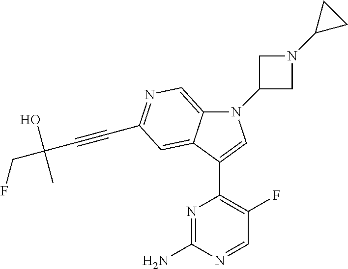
N1(C2CN(C3CC3)C2)C2=CN=C(C#CC(CF)(O)C)C=C2C(C2=C(F)C=NC(N)=N2)=C1
